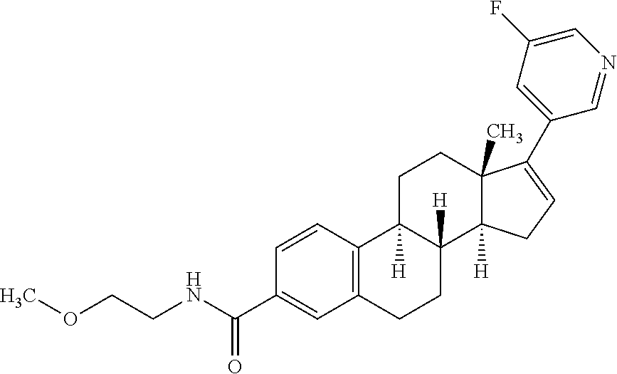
C1C2([H])C([H])(C3([H])C(C)(C1)C(C1=CC(F)=CN=C1)=CC3)CCC1=C2C=CC(C(NCCOC)=O)=C1
